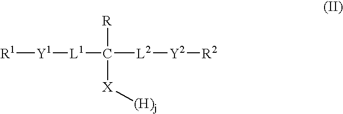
[R1][Y1][L1]C([L2][Y2][R2])([R])[X][(H)j]
